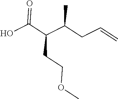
OC(C(C(CC=C)C)CCOC)=O
